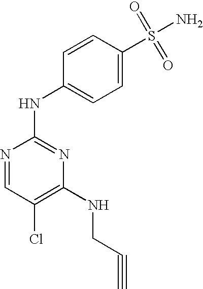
N1=CC(Cl)=C(NCC#C)N=C1NC1=CC=C(S(=O)(=O)N)C=C1
